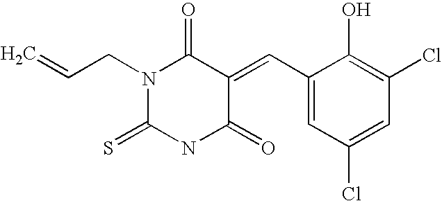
N1(CC=C)C(=S)NC(=O)C(=CC2=CC(Cl)=CC(Cl)=C2O)C1=O
